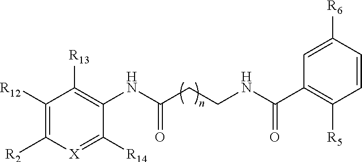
C1([R12])=C([R2])[X]=C([R14])C(NC(=O)CCNC(C2=C([R5])C=CC([R6])=C2)=O)=C1[R13]
